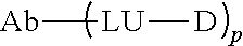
[Ab][LU][D]
